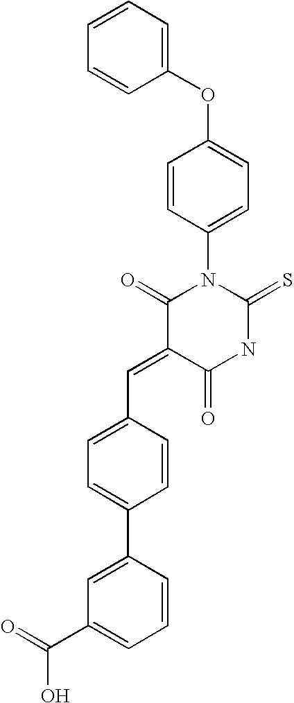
C1=CC=CC(OC2=CC=C(N3C(=O)C(=CC4=CC=C(C5=CC(C(=O)O)=CC=C5)C=C4)C(=O)NC3=S)C=C2)=C1
